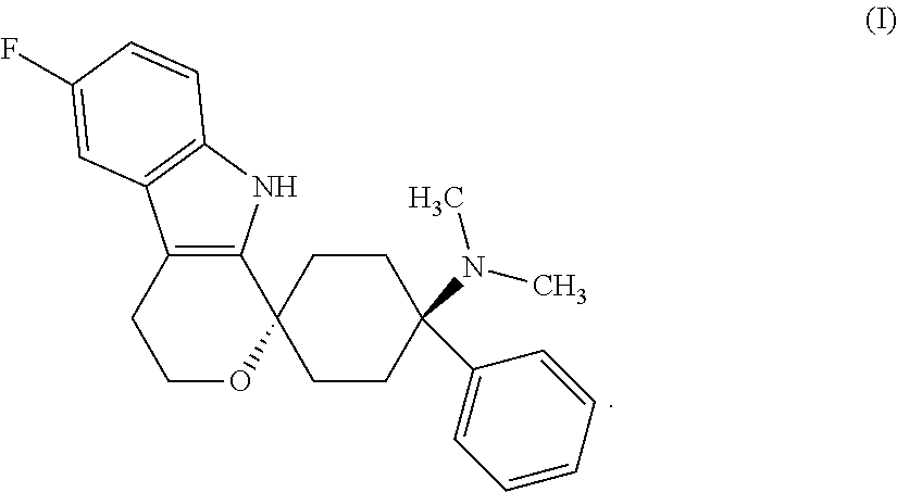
C1OC2(C3=C(C1)C1=C(N3)C=CC(F)=C1)CCC(C1=CC=CC=C1)(N(C)C)CC2
